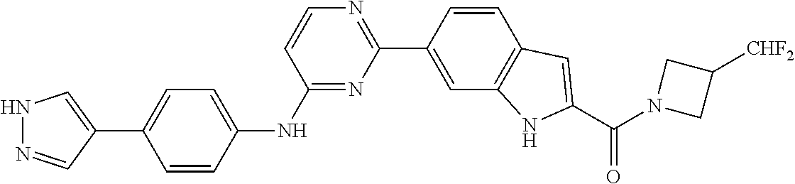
N1N=CC(C2=CC=C(NC3=NC(C4=CC5=C(C=C4)C=C(C(N4CC([CHF2])C4)=O)N5)=NC=C3)C=C2)=C1
